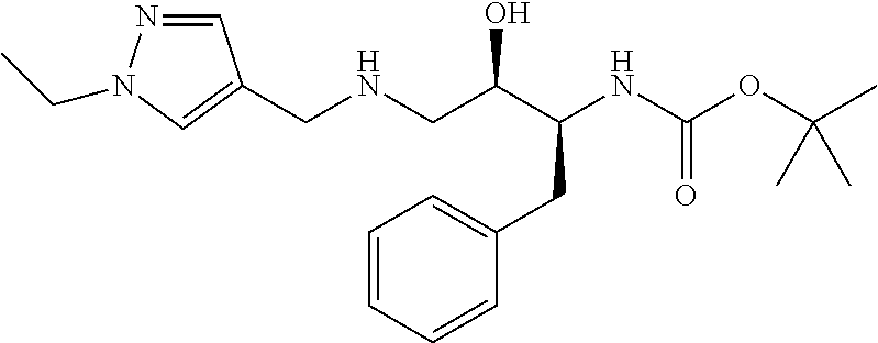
C(NCC(C(NC(OC(C)(C)C)=O)CC1=CC=CC=C1)O)C1=CN(CC)N=C1
